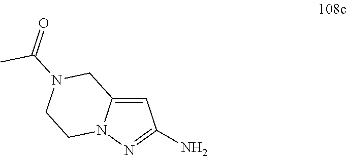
N12C(=CC(N)=N1)CN(C(=O)C)CC2
